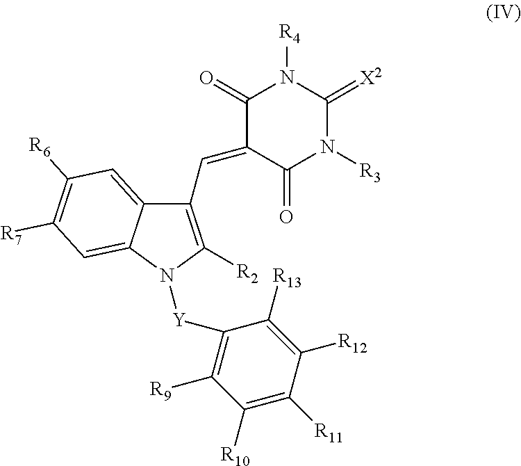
C1(C=C2C(=O)N([R3])C(=[X2])N([R4])C2=O)=C([R2])N([Y]C2=C([R9])C([R10])=C([R11])C([R12])=C2[R13])C2=CC([R7])=C([R6])C=C12
